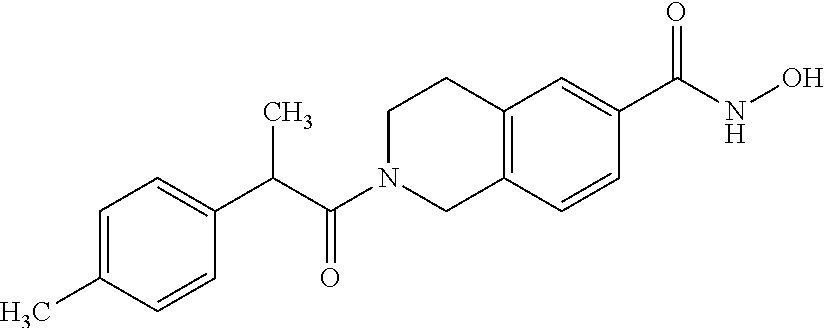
C(C(=O)N1CC2=C(CC1)C=C(C(NO)=O)C=C2)(C1=CC=C(C)C=C1)C
